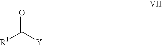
O=C([Y])[R1]
